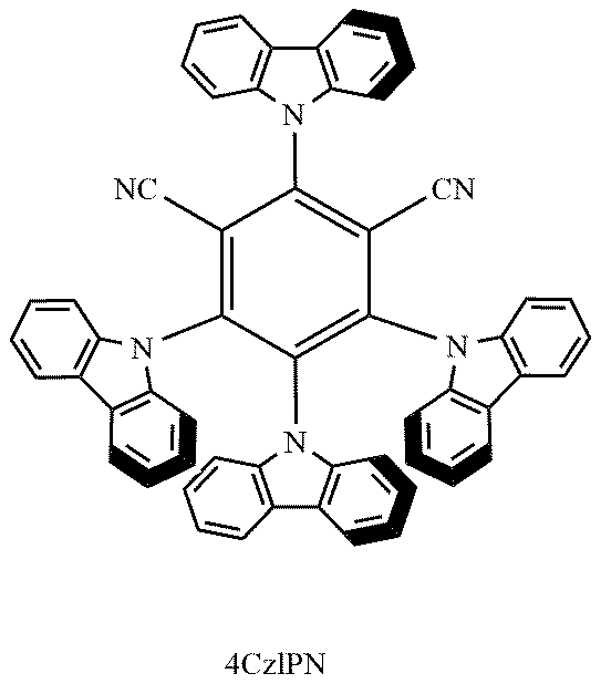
C1([CN])=C(N2C3=C(C=CC=C3)C3=C2C=CC=C3)C(N2C3=C(C4=C2C=CC=C4)C=CC=C3)=C(N2C3=C(C4=C2C=CC=C4)C=CC=C3)C([CN])=C1N1C2=C(C3=C1C=CC=C3)C=CC=C2
